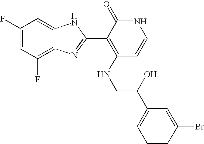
C1(F)=C2C(=CC(F)=C1)NC(C1=C(NCC(C3=CC=CC(Br)=C3)O)C=CNC1=O)=N2
